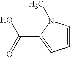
C1=CN(C)C(C(=O)O)=C1
